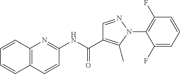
C1(NC(C2=C(C)N(C3=C(F)C=CC=C3F)N=C2)=O)=NC2=C(C=C1)C=CC=C2
